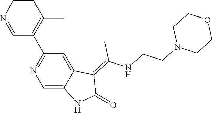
C1=CN=CC(C2=NC=C3C(=C2)C(=C(NCCN2CCOCC2)C)C(=O)N3)=C1C
